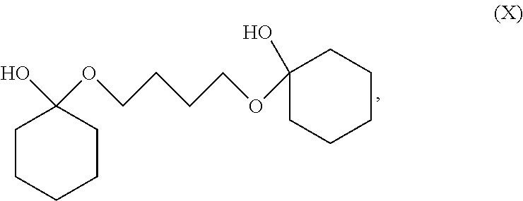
C1CCCCC1(OCCCCOC1(O)CCCCC1)O
